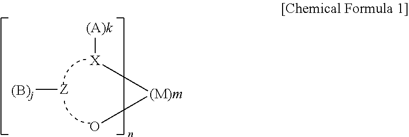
[(B)j][Z].[(A)k][X][(M)m]O
